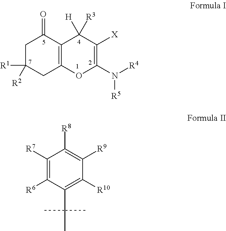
C1C([R1])([R2])CC2=C(C1=O)C([H])([R3])C([X])=C(N([R4])[R5])O2.C1([R7])=C([R6])C(C(C)(C)C)=C([R10])C([R9])=C1[R8]
